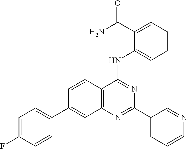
C12=C(N=C(C3=CC=CN=C3)N=C1NC1=CC=CC=C1C(N)=O)C=C(C1=CC=C(F)C=C1)C=C2
